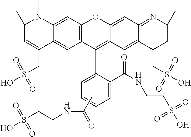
CN1C2=CC3=C(C=C2C(CS(O)(=O)=O)=CC1(C)C)C(C1=CC=CC=C1C(=O)NCCS(O)(=O)=O)=C1C(=CC2=[N+](C)C(C)(C)CC(CS(O)(=O)=O)C2=C1)O3.CC(NCCS(O)(=O)=O)=O
